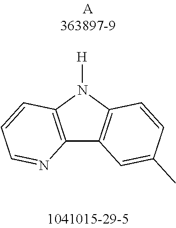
C12=C(N([H])C3=C1C=C(C)C=C3)C=CC=N2
